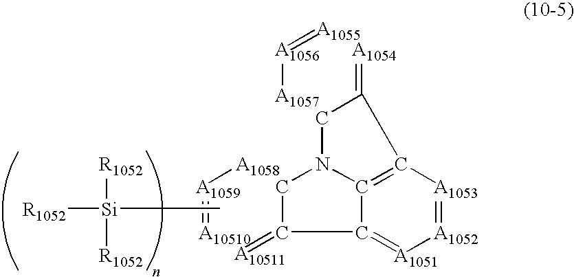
[A1058][A1059]=[A10510].C[Si]([R1052])([R1052])[R1052].[A1055]=[A1056][A1057].C12=[A1051][A1052]=[A1053]C3=C1N(CC2=[A10511])CC3=[A1054]
